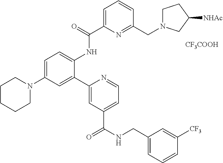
C1(C2=CC(N3CCCCC3)=CC=C2NC(C2=CC=CC(CN3CCC([NHAc])C3)=N2)=O)=CC(C(NCC2=CC=CC([CF3])=C2)=O)=CC=N1.[CF3COOH]
